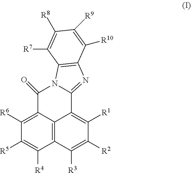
C12=C3C(=C([R6])C([R5])=C1[R4])C(=O)N1C(=NC4=C1C([R7])=C([R8])C([R9])=C4[R10])C3=C([R1])C([R2])=C2[R3]
